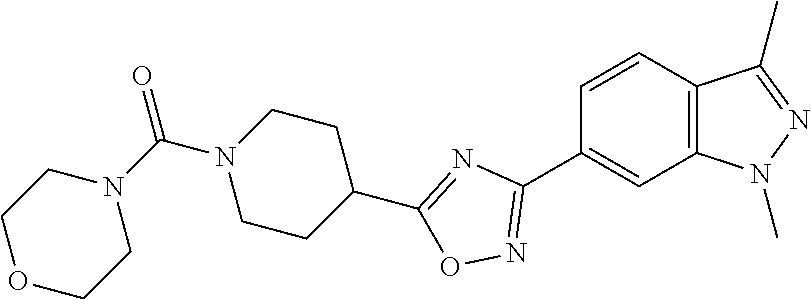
C1=CC2=C(C=C1C1=NOC(C3CCN(C(N4CCOCC4)=O)CC3)=N1)N(C)N=C2C
